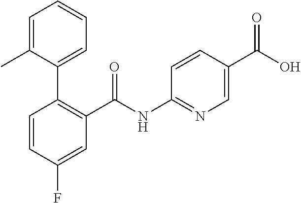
C1=CC(F)=CC(C(NC2=NC=C(C(O)=O)C=C2)=O)=C1C1=CC=CC=C1C
